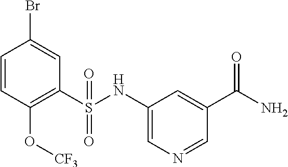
C1=CC(O[CF3])=C(S(NC2=CN=CC(C(N)=O)=C2)(=O)=O)C=C1Br
